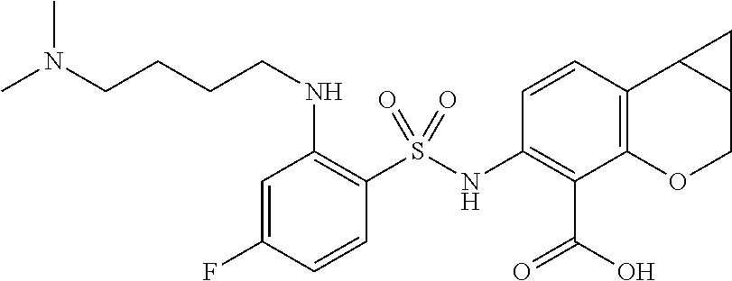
C1(NS(C2=C(NCCCCN(C)C)C=C(F)C=C2)(=O)=O)=C(C(=O)O)C2=C(C=C1)C1C(CO2)C1
